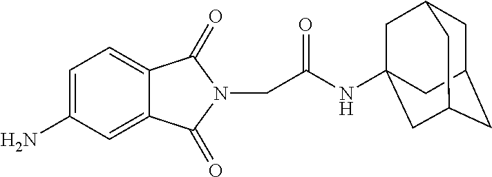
C1=C(N)C=C2C(=C1)C(=O)N(CC(=O)NC13CC4CC(CC(C1)C4)C3)C2=O
